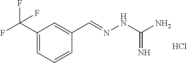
C1(C(F)(F)F)=CC=CC(C=NNC(N)=N)=C1.Cl
